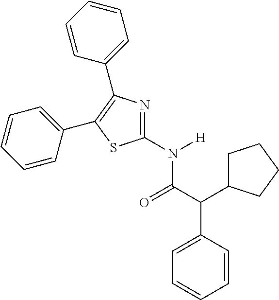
C1(N([H])C(C(C2CCCC2)C2=CC=CC=C2)=O)=NC(C2=CC=CC=C2)=C(C2=CC=CC=C2)S1
